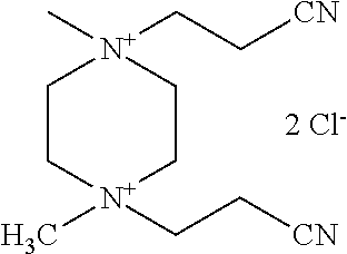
C1C[N+](CC[CN])(C)CC[N+]1(C)CC[CN].[2 Cl-]
